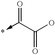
*<-C(C(O)=O)=O
